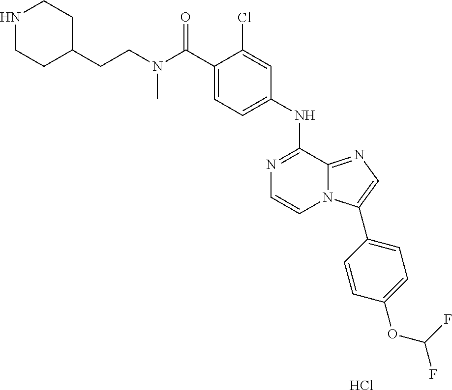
C1(NC2=NC=CN3C2=NC=C3C2=CC=C(OC(F)F)C=C2)=CC=C(C(N(CCC2CCNCC2)C)=O)C(Cl)=C1.Cl
